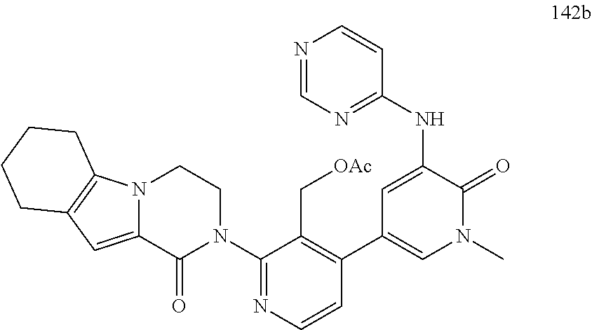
C1=C(NC2=NC=NC=C2)C(=O)N(C)C=C1C1=C(C[OAc])C(N2CCN3C(=CC4=C3CCCC4)C2=O)=NC=C1
